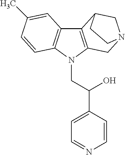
C12=C(N(CC(C3=CC=NC=C3)O)C3=C1C=C(C)C=C3)CN1CC2CC1
